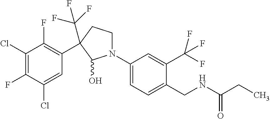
C1(Cl)=C(F)C(Cl)=CC(C2(C(F)(F)F)CCN(C3=CC=C(CNC(CC)=O)C(C(F)(F)F)=C3)C2O)=C1F
